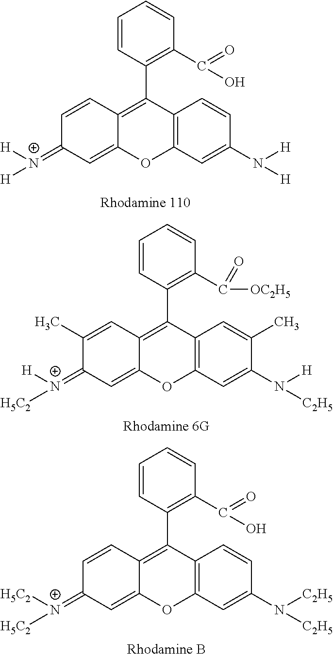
C1=CC2=C(C3=C(C(O)=O)C=CC=C3)C3=C(OC2=CC1=[N+]([H])[H])C=C(N([H])[H])C=C3.C1(C)=CC2=C(C3=C(C([OC2H5])=O)C=CC=C3)C3=C(OC2=CC1=[N+]([H])[H5C2])C=C(N([C2H5])[H])C(C)=C3.C1=CC2=C(C3=C(C(O)=O)C=CC=C3)C3=C(OC2=CC1=[N+]([H5C2])[H5C2])C=C(N([C2H5])[C2H5])C=C3
